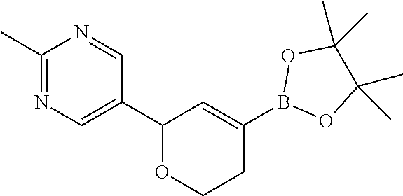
C1(C2C=C(B3OC(C)(C)C(C)(C)O3)CCO2)=CN=C(C)N=C1
